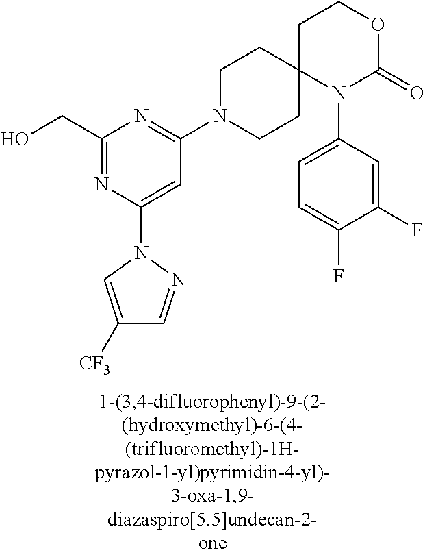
C1(CO)=NC(N2N=CC([CF3])=C2)=CC(N2CCC3(CC2)N(C2=CC=C(F)C(F)=C2)C(=O)OCC3)=N1
